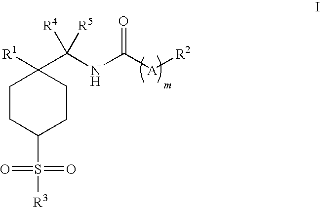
C1CC(S(=O)(=O)[R3])CCC1([R1])C([R4])([R5])NC([A][R2])=O
